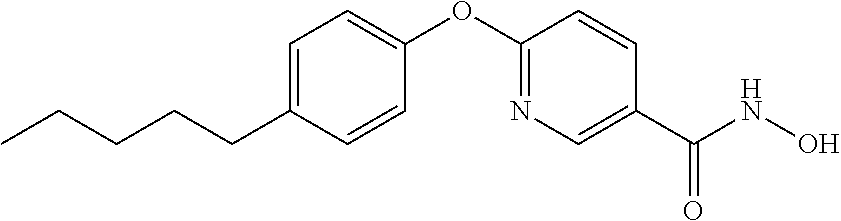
C1=C(CCCCC)C=CC(OC2=NC=C(C(NO)=O)C=C2)=C1
